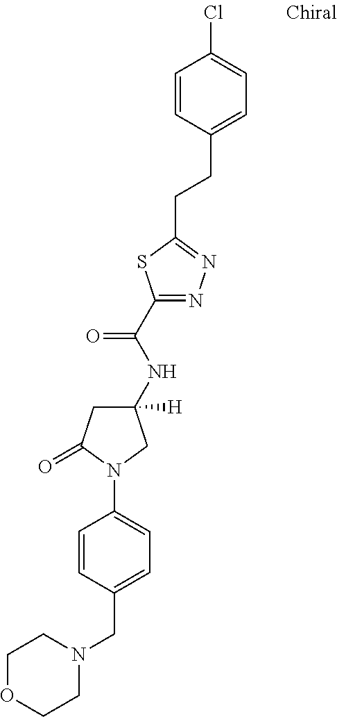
C1OCCN(CC2=CC=C(N3C(=O)CC(NC(C4=NN=C(CCC5=CC=C(Cl)C=C5)S4)=O)([H])C3)C=C2)C1
